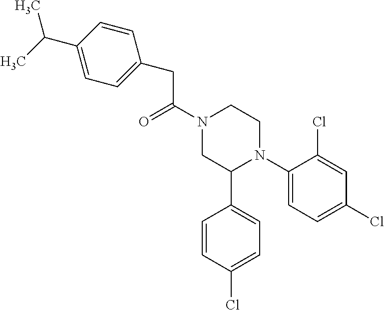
C(C(N1CC(C2=CC=C(Cl)C=C2)N(C2=CC=C(Cl)C=C2Cl)CC1)=O)C1=CC=C(C(C)C)C=C1
